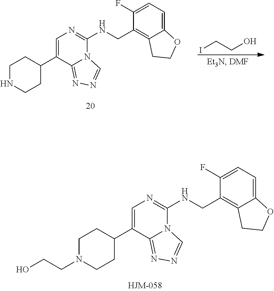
C1=C(C2CCNCC2)C2=NN=CN2C(NCC2=C3C(=CC=C2F)OCC3)=N1.ICCO.C1=C(C2CCN(CCO)CC2)C2=NN=CN2C(NCC2=C3C(=CC=C2F)OCC3)=N1
